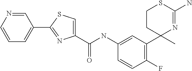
C1(NC(=O)C2=CSC(C3=CC=CN=C3)=N2)=CC(C2(C)N=C(N)SCC2)=C(F)C=C1
